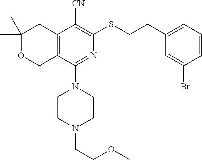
C1(C)(C)OCC2=C(C1)C([CN])=C(SCCC1=CC=CC(Br)=C1)N=C2N1CCN(CCOC)CC1
